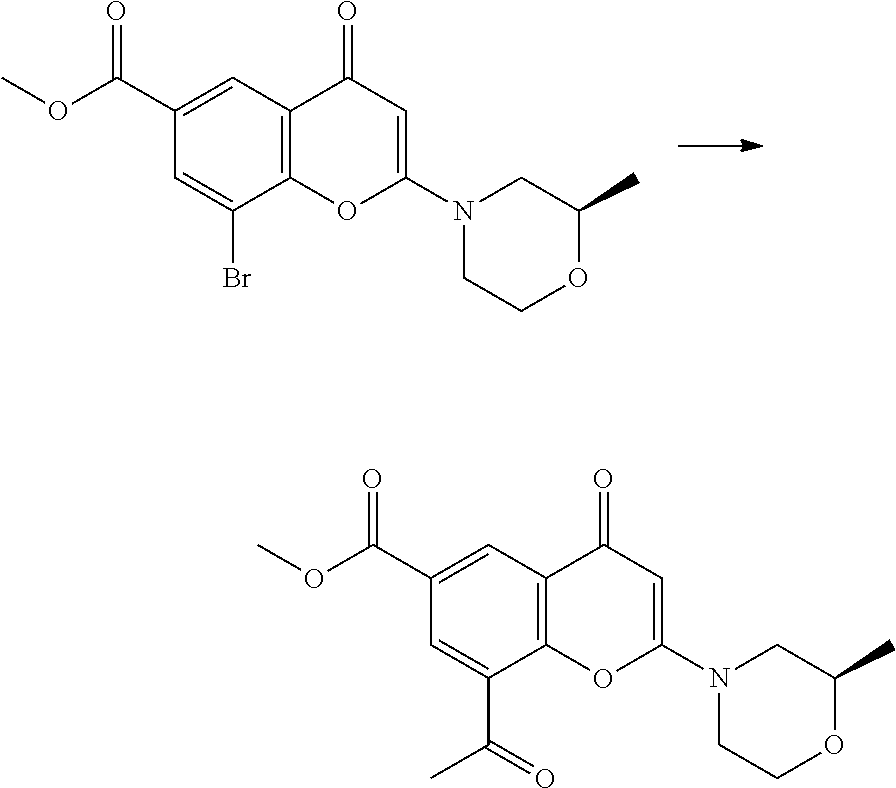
C1=C(C(OC)=O)C=C(Br)C2=C1C(=O)C=C(N1CCOC(C)C1)O2.C1=C(C(OC)=O)C=C(C(=O)C)C2=C1C(=O)C=C(N1CCOC(C)C1)O2
